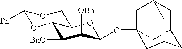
C1([Ph])OC2C(CO1)OC(OC13CC4CC(C1)CC(C3)C4)C([OBn])C2[BnO]
